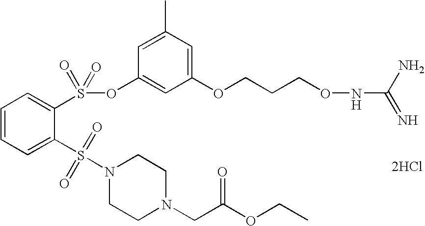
[2HCl].C1=C(S(N2CCN(CC(=O)OCC)CC2)(=O)=O)C(S(=O)(OC2=CC(OCCCONC(=N)N)=CC(C)=C2)=O)=CC=C1
